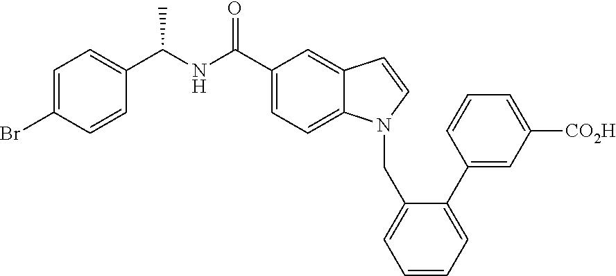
C1=CC(C(NC(C2=CC=C3C(=C2)C=CN3CC2=CC=CC=C2C2=CC([CO2H])=CC=C2)=O)C)=CC=C1Br
